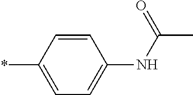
*C1=CC=C(NC(C)=O)C=C1
